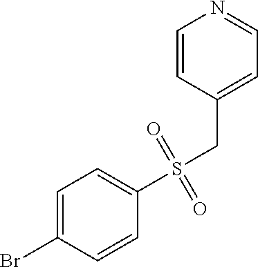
C1=C(Br)C=CC(S(CC2=CC=NC=C2)(=O)=O)=C1
